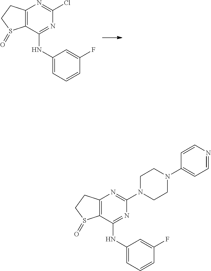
C12=C(C(NC3=CC=CC(F)=C3)=NC(Cl)=N1)S(=O)CC2.C12=C(C(NC3=CC=CC(F)=C3)=NC(N3CCN(C4=CC=NC=C4)CC3)=N1)S(=O)CC2
